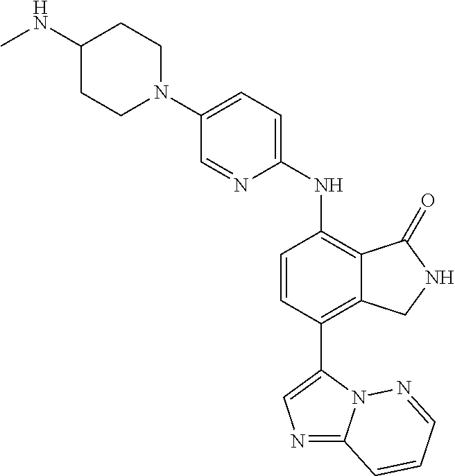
C1(N2CCC(NC)CC2)=CC=C(NC2=C3C(=C(C4=CN=C5N4N=CC=C5)C=C2)CNC3=O)N=C1
